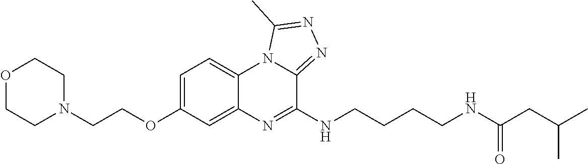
O1CCN(CCOC2=CC=C3C(=C2)N=C(NCCCCNC(CC(C)C)=O)C2=NN=C(C)N32)CC1
